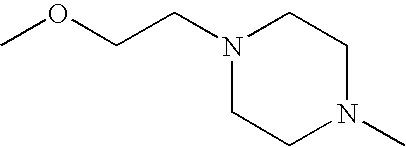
COCCN1CCN(C)CC1
